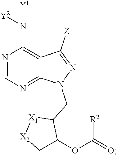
N1=CN=C2C(=C1N([Y1])[Y2])C([Z])=NN2CC1[X1][X2]CC1OC(=O)[R2]
